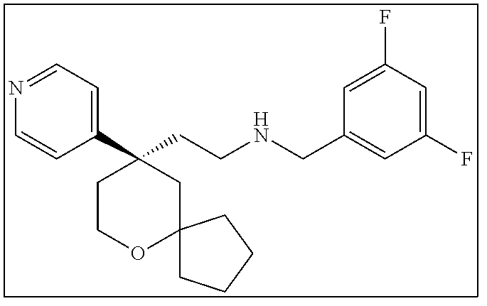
C1(C2(CCNCC3=CC(F)=CC(F)=C3)CCOC3(C2)CCCC3)=CC=NC=C1
